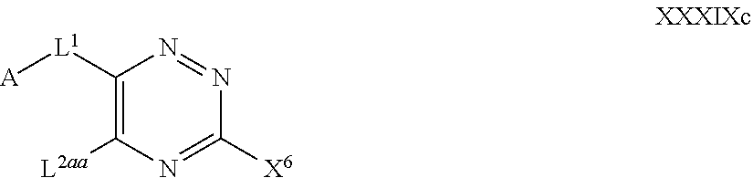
[A][L1]C1=C([L2aa])N=C([X6])N=N1
